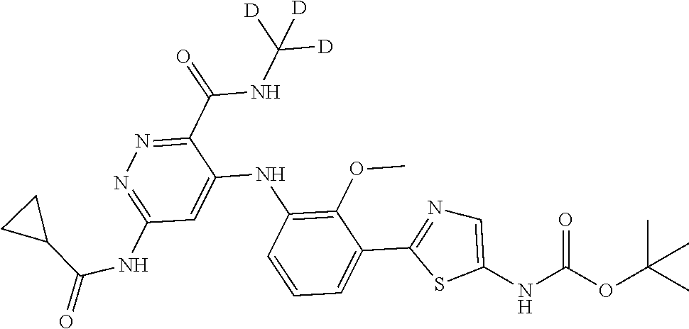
C1(C(NC([D])([D])[D])=O)=NN=C(NC(=O)C2CC2)C=C1NC1=C(OC)C(C2=NC=C(NC(OC(C)(C)C)=O)S2)=CC=C1
